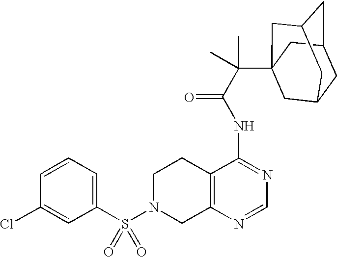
C1N(S(C2=CC=CC(Cl)=C2)(=O)=O)CC2=C(C1)C(NC(=O)C(C13CC4CC(CC(C1)C4)C3)(C)C)=NC=N2
